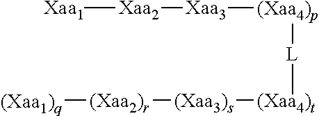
[Xaa1][Xaa2][Xaa3][(Xaa4)p][L][(Xaa4)t][(Xaa3)s][(Xaa2)r][(Xaa1)q]
